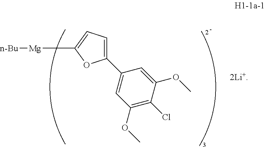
C1(C2=CC(OC)=C(Cl)C(OC)=C2)=CC=C([Mg][n-Bu])O1.[2Li+]
